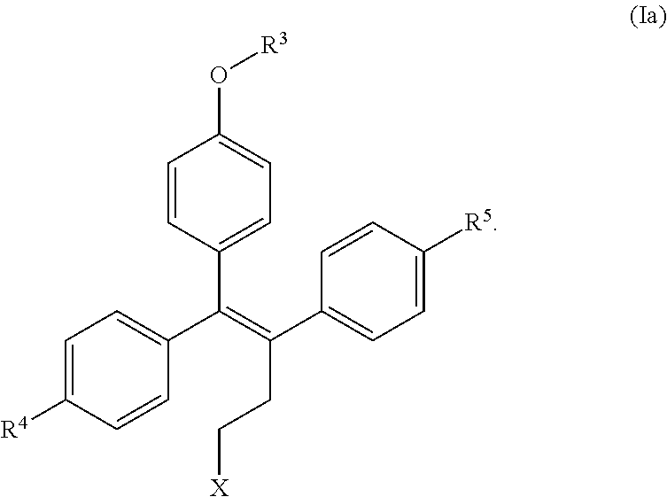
C1=CC(C(=C(C2=CC=C([R5])C=C2)CC[X])C2=CC=C([R4])C=C2)=CC=C1O[R3]
